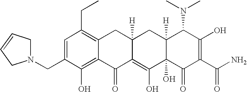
C1(CN2CC=CC2)=CC(CC)=C2C(=C1O)C(=O)C1=C(O)C3(O)C([H])(CC1([H])C2)C(N(C)C)C(O)=C(C(N)=O)C3=O
